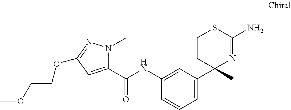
N1(C)C(C(NC2=CC(C3(C)N=C(N)SCC3)=CC=C2)=O)=CC(OCCOC)=N1
